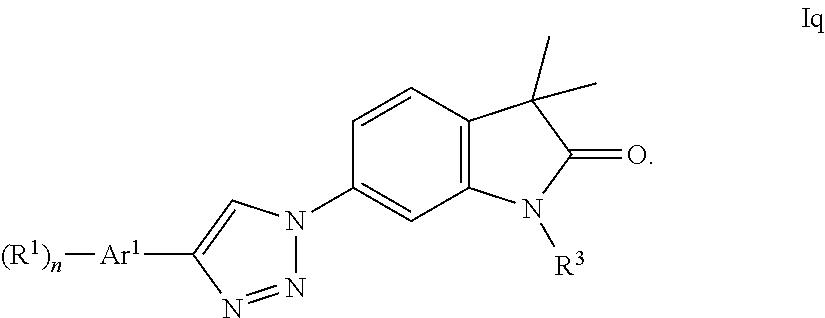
N1=NN(C2=CC3=C(C=C2)C(C)(C)C(=O)N3[R3])C=C1[Ar1][(R1)n]
